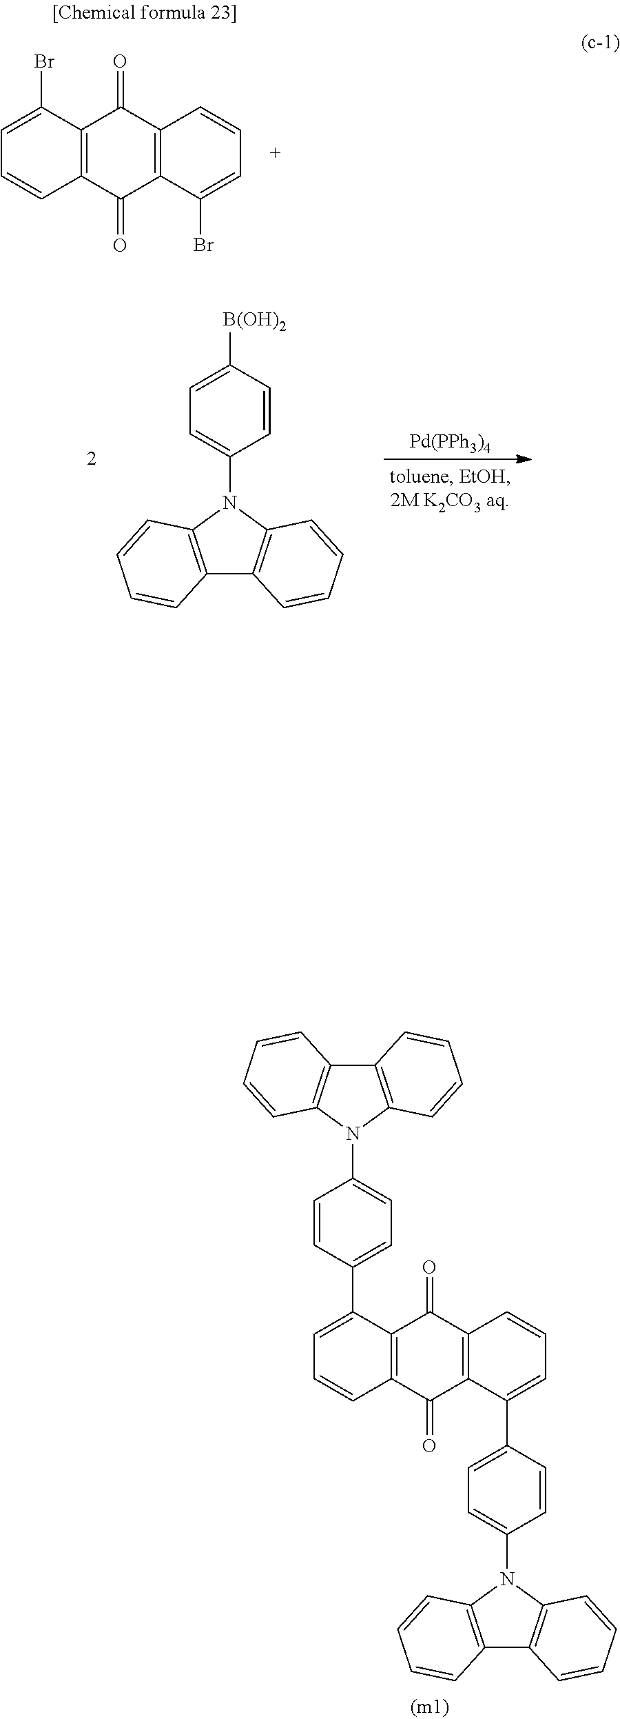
C1=C(Br)C2=C(C=C1)C(=O)C1=C(C2=O)C=CC=C1Br.[Pd(PPh3)4].C12=C(N(C3=CC=C([B(OH)2])C=C3)C3=C1C=CC=C3)C=CC=C2.C12=C(N(C3=CC=C(C4=CC=CC5=C4C(=O)C4=C(C(C6=CC=C(N7C8=C(C9=C7C=CC=C9)C=CC=C8)C=C6)=CC=C4)C5=O)C=C3)C3=C1C=CC=C3)C=CC=C2
